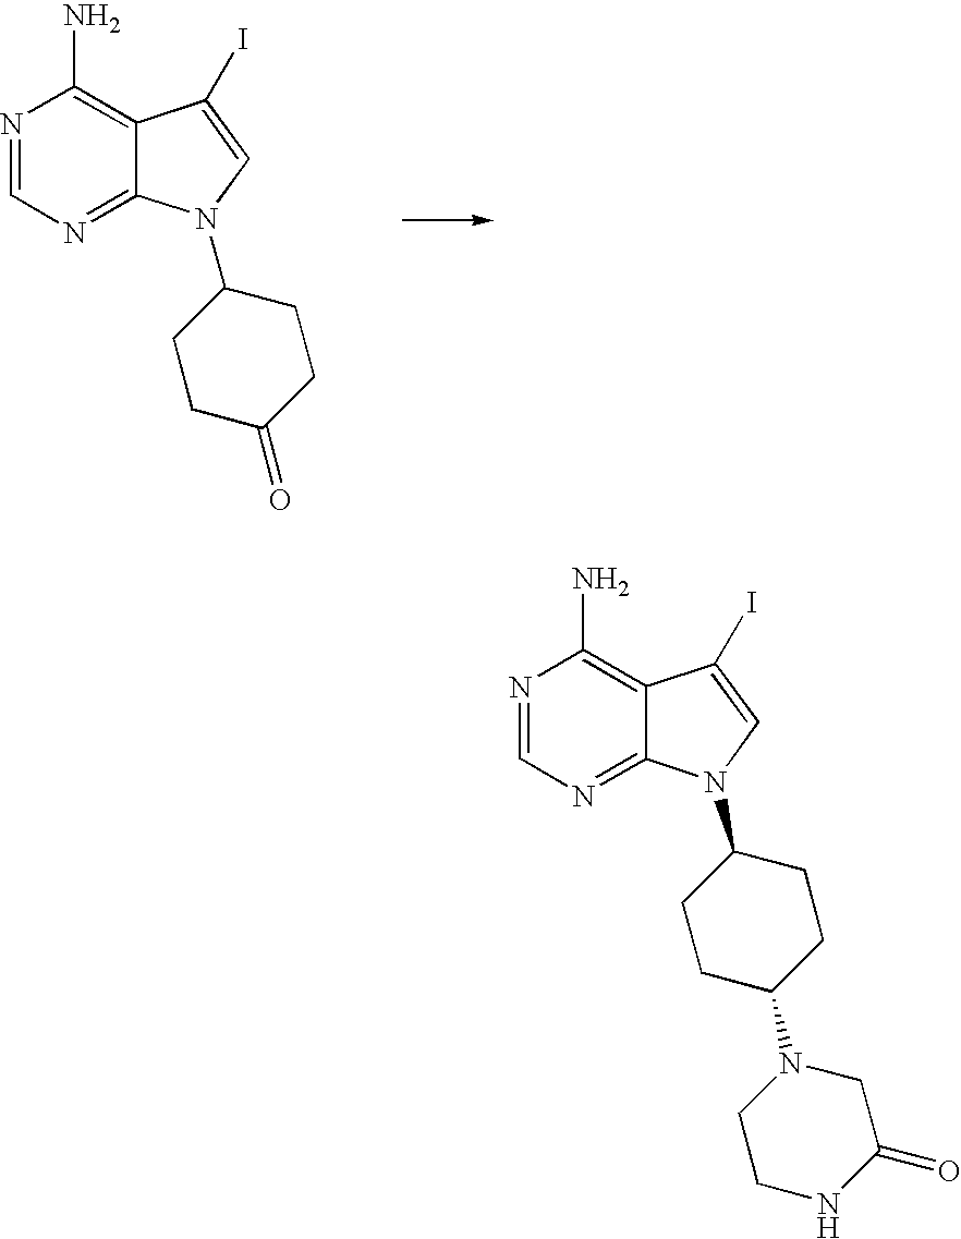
N1=CN=C2C(=C1N)C(I)=CN2C1CCC(=O)CC1.N1=CN=C2C(=C1N)C(I)=CN2C1CCC(N2CCNC(=O)C2)CC1
